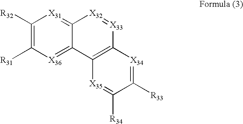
C1([R32])=C([R31])[X36]=C2C(=[X31]1)[X32]=[X33]C1=C2[X35]=C([R34])C([R33])=[X34]1
